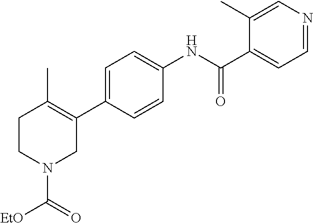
C1=C(C2=C(C)CCN(C([EtO])=O)C2)C=CC(NC(C2=CC=NC=C2C)=O)=C1
